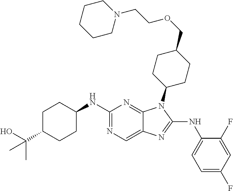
N1=C(NC2CCC(C(O)(C)C)CC2)N=C2C(=C1)N=C(NC1=CC=C(F)C=C1F)N2C1CCC(COCCN2CCCCC2)CC1
